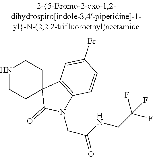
N1CCC2(CC1)C(=O)N(CC(NCC(F)(F)F)=O)C1=C2C=C(Br)C=C1
